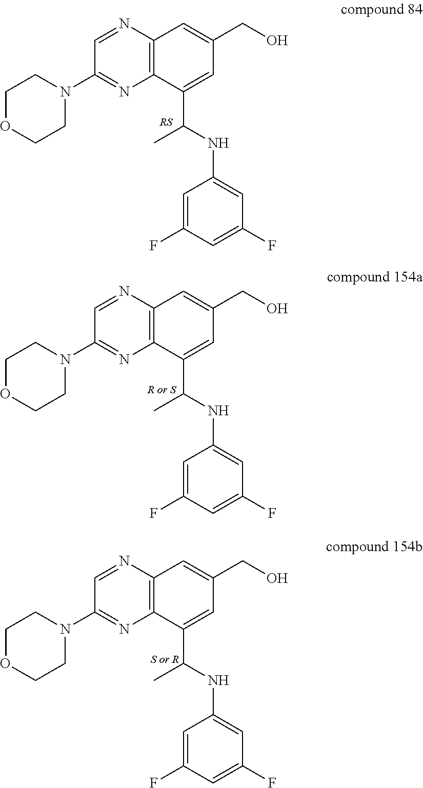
C1(N2CCOCC2)=NC2=C(N=C1)C=C(CO)C=C2C(NC1=CC(F)=CC(F)=C1)C.C1(N2CCOCC2)=NC2=C(N=C1)C=C(CO)C=C2C(NC1=CC(F)=CC(F)=C1)C.C1(N2CCOCC2)=NC2=C(N=C1)C=C(CO)C=C2C(NC1=CC(F)=CC(F)=C1)C
